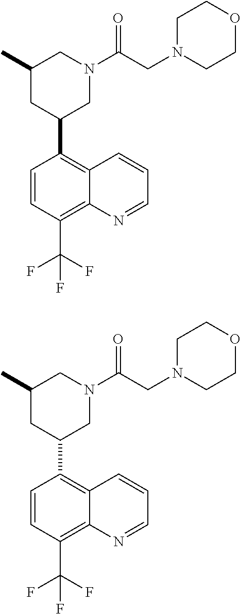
C1=CC(C(F)(F)F)=C2C(=C1C1CN(C(CN3CCOCC3)=O)CC(C)C1)C=CC=N2.C1=CC(C(F)(F)F)=C2C(=C1C1CN(C(CN3CCOCC3)=O)CC(C)C1)C=CC=N2
